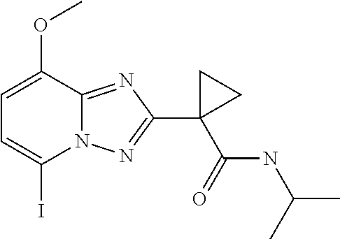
C1=C(OC)C2=NC(C3(C(NC(C)C)=O)CC3)=NN2C(I)=C1
